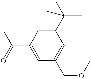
C1(C(C)(C)C)=CC(C(C)=O)=CC(COC)=C1
